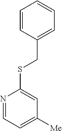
C1=CC(CSC2=CC([Me])=CC=N2)=CC=C1
